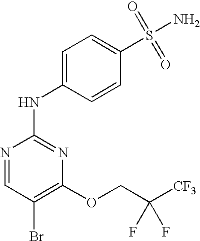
N1=CC(Br)=C(OCC([CF3])(F)F)N=C1NC1=CC=C(S(=O)(=O)N)C=C1
